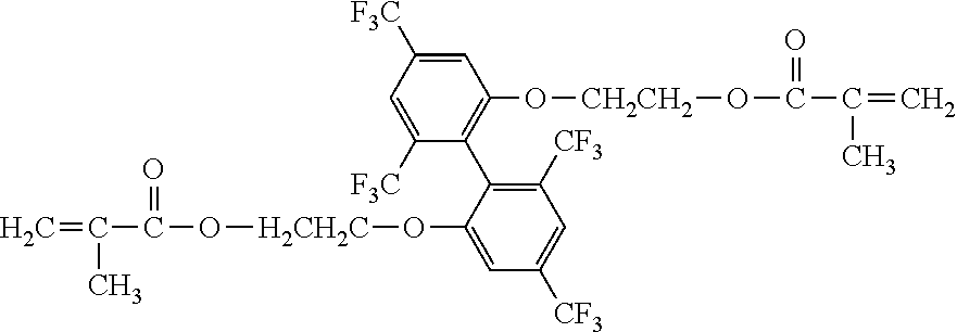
C=C(C)C(=O)O[H2CH2C]OC1=CC([CF3])=CC([CF3])=C1C1=C(O[CH2CH2]OC(=O)C(C)=C)C=C([F3C])C=C1[F3C]
